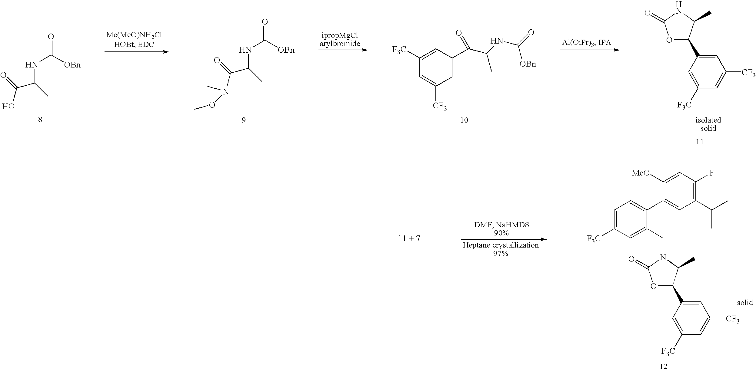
C1(C(C)C)=C(F)C=C([MeO])C(C2=CC=C([F3C])C=C2CN2C(C)C(C3=CC([CF3])=CC([F3C])=C3)OC2=O)=C1.[11 + 7].O1C(C2=CC([CF3])=CC([F3C])=C2)C(C)NC1=O.C1=C(C(C(NC(=O)[OBn])C)=O)C=C([F3C])C=C1[CF3].O=C([OBn])NC(C(=O)N(C)OC)C.O=C([OBn])NC(C(=O)O)C
